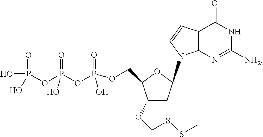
O(P(=O)(O)OP(=O)(O)OP(=O)(O)O)CC1C(OCSSC)CC(N2C3=C(C(=O)NC([NH2])=N3)C=C2)O1
